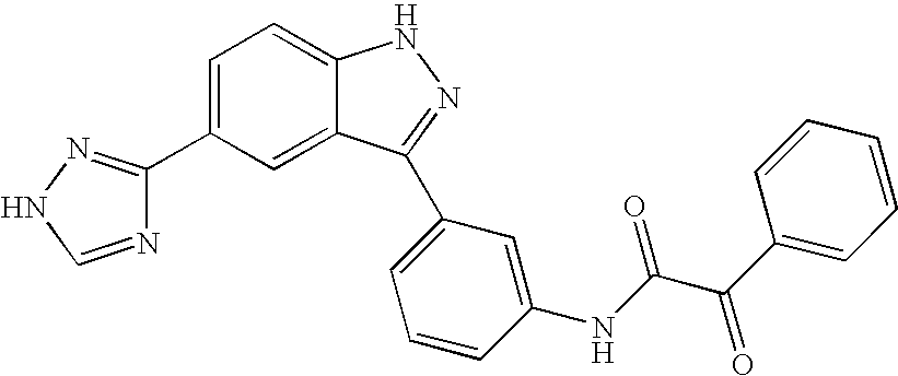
C1(C2=CC=C3C(=C2)C(C2=CC=CC(NC(C(C4=CC=CC=C4)=O)=O)=C2)=NN3)=NNC=N1
